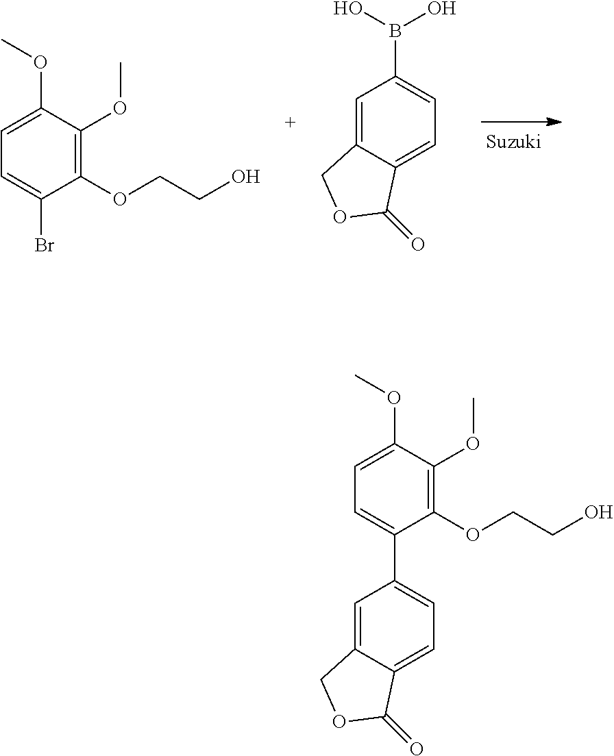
C1=C(C2=CC=C3C(=C2)COC3=O)C(OCCO)=C(OC)C(OC)=C1.C1=C(Br)C(OCCO)=C(OC)C(OC)=C1.C1=C2C(=CC=C1B(O)O)C(=O)OC2
